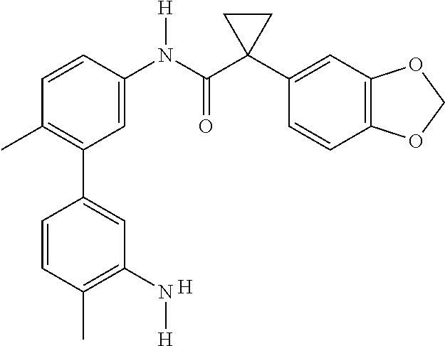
C1=C(N(C(C2(C3=CC4=C(C=C3)OCO4)CC2)=O)[H])C=CC(C)=C1C1=CC(N[H])=C(C)C=C1.[H]
